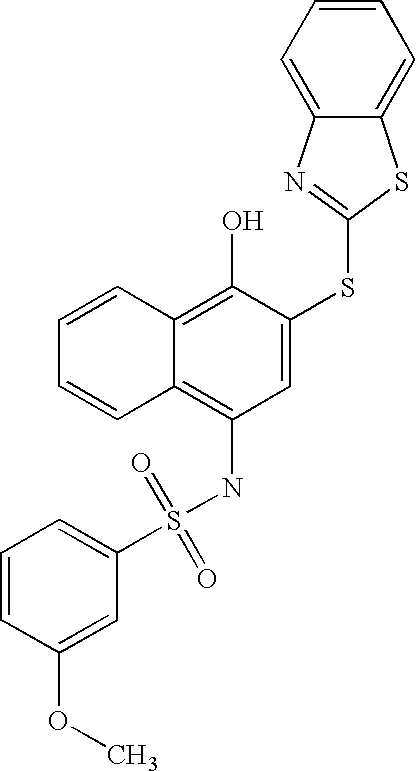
C1=CC=CC2=C(O)C(SC3=NC4=CC=CC=C4S3)=CC(NS(C3=CC=CC(OC)=C3)(=O)=O)=C12
